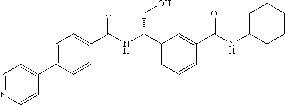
C1(C2=CC=C(C(NC(C3=CC=CC(C(NC4CCCCC4)=O)=C3)CO)=O)C=C2)=CC=NC=C1
